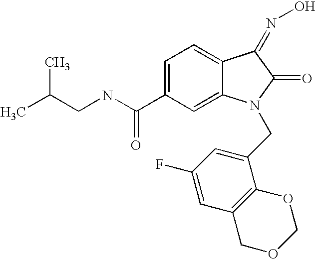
C1=C(C(NCC(C)C)=O)C=C2C(=C1)C(=NO)C(=O)N2CC1=CC(F)=CC2=C1OCOC2
